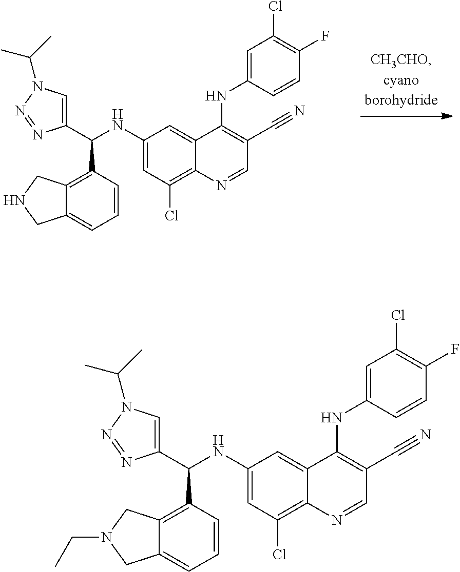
C1(NC(C2=CN(C(C)C)N=N2)C2=C3C(=CC=C2)CNC3)=CC(Cl)=C2C(=C1)C(NC1=CC(Cl)=C(F)C=C1)=C(C#N)C=N2.C1(NC(C2=CN(C(C)C)N=N2)C2=C3C(=CC=C2)CN(CC)C3)=CC(Cl)=C2C(=C1)C(NC1=CC(Cl)=C(F)C=C1)=C(C#N)C=N2
